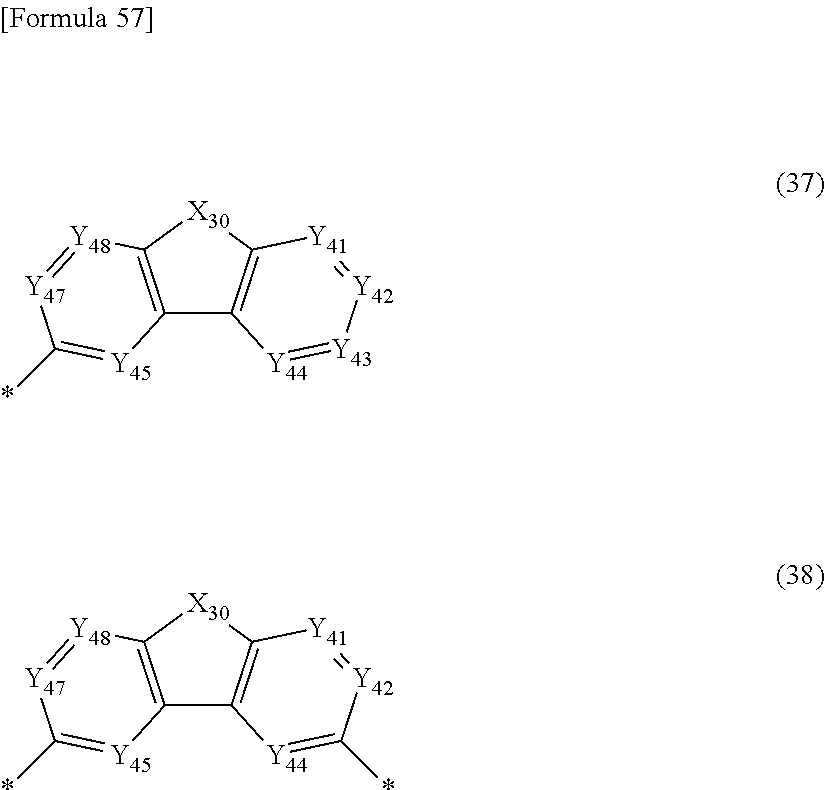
C12=C([X30]C3=C1[Y44]=[Y43][Y42]=[Y41]3)[Y48]=[Y47]C(*)=[Y45]2.C12=C([X30]C3=C1[Y44]=C(*)[Y42]=[Y41]3)[Y48]=[Y47]C(*)=[Y45]2
